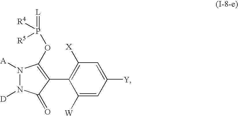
C1([W])=CC([Y])=CC([X])=C1C1=C(OP(=[L])([R5])[R4])N([A])N([D])C1=O
